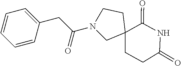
C(N1CC2(CCC(=O)NC2=O)CC1)(CC1=CC=CC=C1)=O
